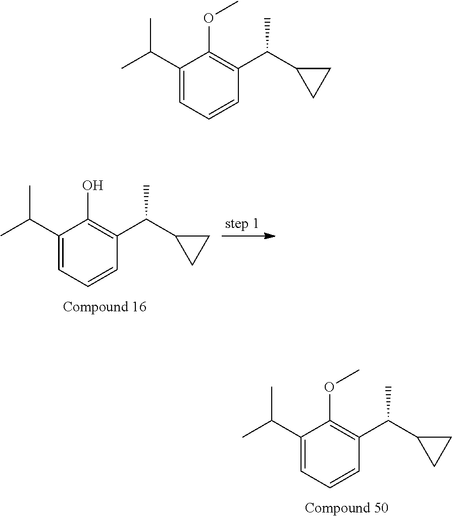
C1(C(C)C)=CC=CC(C(C)C2CC2)=C1OC.C1(C(C)C)=CC=CC(C(C)C2CC2)=C1O.C1(C(C)C)=CC=CC(C(C)C2CC2)=C1OC
